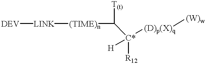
[T(t)]C([C*]([(D)p(X)q][(W)w])([H])[R12])[(TIME)n][LINK][DEV]
